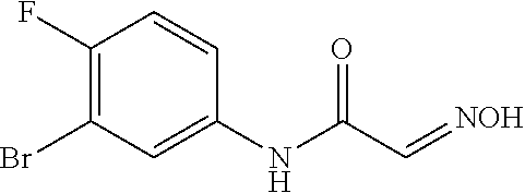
C1(F)=C(Br)C=C(NC(=O)C=[NOH])C=C1
